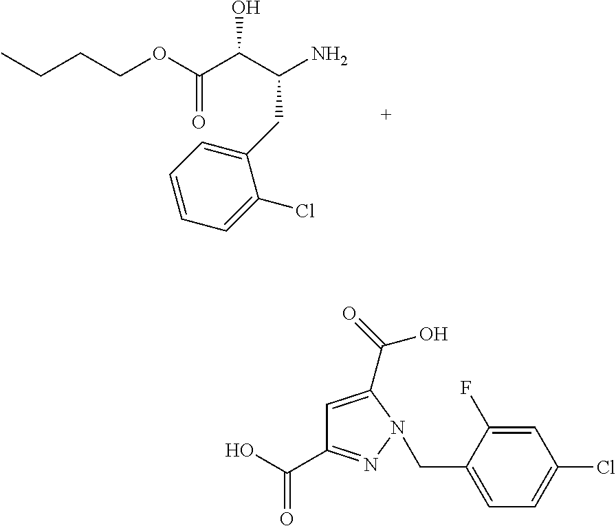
C(C(C(C(OCCCC)=O)O)N)C1=CC=CC=C1Cl.C(C1=CC=C(Cl)C=C1F)N1N=C(C(O)=O)C=C1C(=O)O
